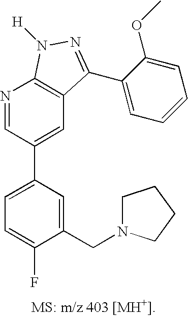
C1=C(C2=CC3=C(N=C2)N([H])N=C3C2=CC=CC=C2OC)C=C(CN2CCCC2)C(F)=C1
